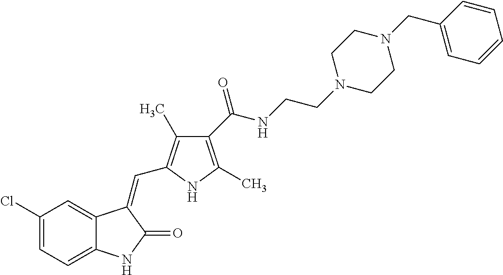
C1(Cl)=CC=C2C(=C1)C(=CC1=C(C)C(C(NCCN3CCN(CC4=CC=CC=C4)CC3)=O)=C(C)N1)C(=O)N2
